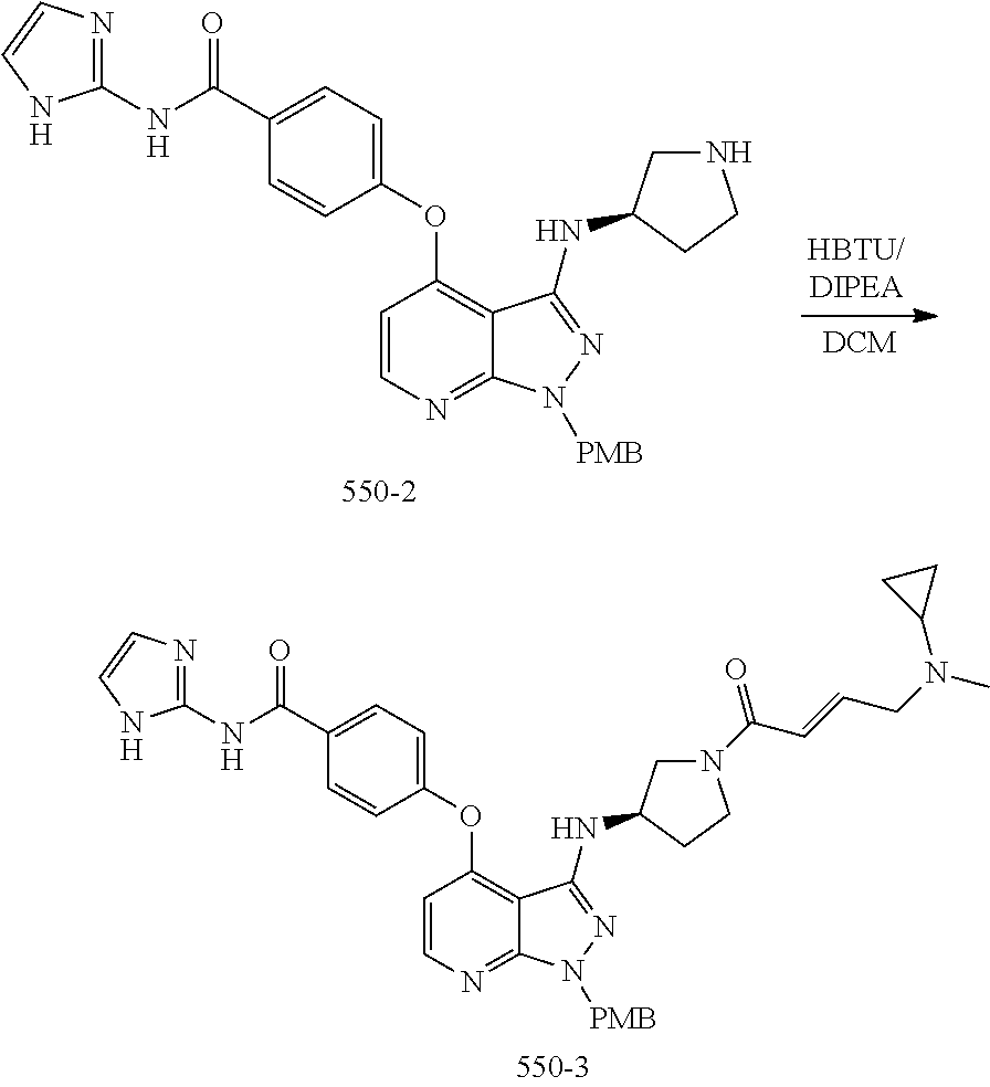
C1=CN=C2C(=C1OC1=CC=C(C(NC3=NC=CN3)=O)C=C1)C(NC1CNCC1)=NN2[PMB].C1=CN=C2C(=C1OC1=CC=C(C(NC3=NC=CN3)=O)C=C1)C(NC1CN(C(C=CCN(C)C3CC3)=O)CC1)=NN2[PMB]
